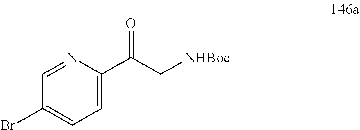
C1=C(C(C[NHBoc])=O)N=CC(Br)=C1
